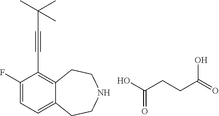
C1(F)=CC=C2C(=C1C#CC(C)(C)C)CCNCC2.OC(CCC(=O)O)=O
